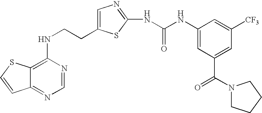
C(CNC1=C2C(=NC=N1)C=CS2)C1=CN=C(NC(=O)NC2=CC(C(=O)N3CCCC3)=CC([CF3])=C2)S1
